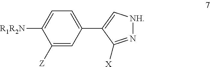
C1=C(C2=C[NH]N=C2[X])C=C([Z])C([R1R2N])=C1
